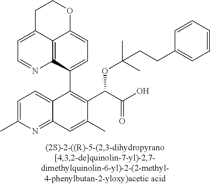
C1C2=CC=NC3=C2C(=CC=C3C2=C(C(C(O)=O)OC(C)(C)CCC3=CC=CC=C3)C(C)=CC3=NC(C)=CC=C23)OC1
